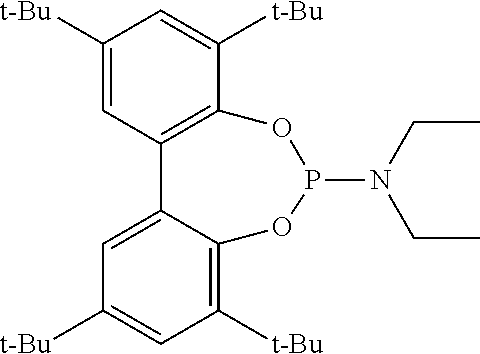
C1([t-Bu])=CC2=C(C([t-Bu])=C1)OP(N(CC)CC)OC1=C([t-Bu])C=C([t-Bu])C=C21
